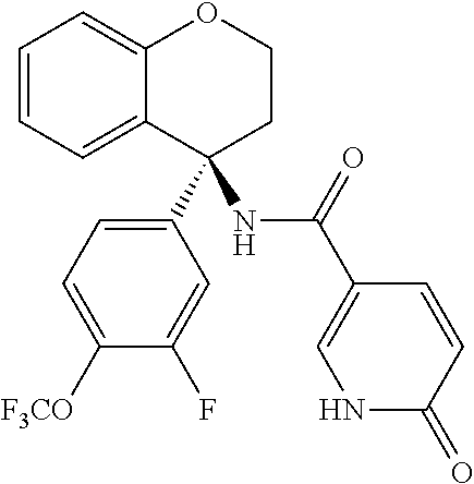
C1=CC=C2C(=C1)OCCC2(C1=CC=C([F3CO])C(F)=C1)NC(C1=CNC(=O)C=C1)=O
